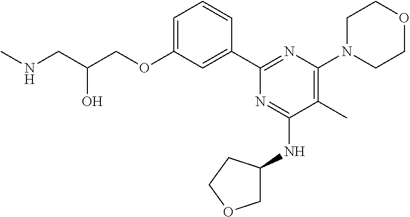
N(CC(COC1=CC=CC(C2=NC(N3CCOCC3)=C(C)C(NC3COCC3)=N2)=C1)O)C
